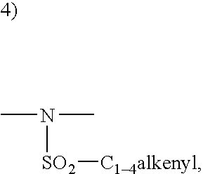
CN(C)[SO2][C14alkenyl]
